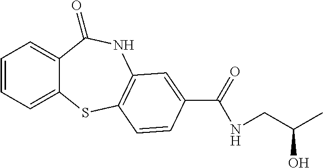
C1=CC=C2C(=C1)C(=O)NC1=C(S2)C=CC(C(=O)NCC(C)O)=C1
